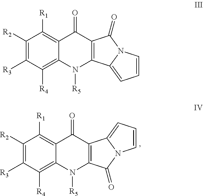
C1([R2])=C([R3])C([R4])=C2C(=C1[R1])C(=O)C1=C(N2[R5])C(=O)N2C1=CC=C2.C1([R2])=C([R3])C([R4])=C2C(=C1[R1])C(=O)C1=C(N2[R5])C2=CC=CN2C1=O
